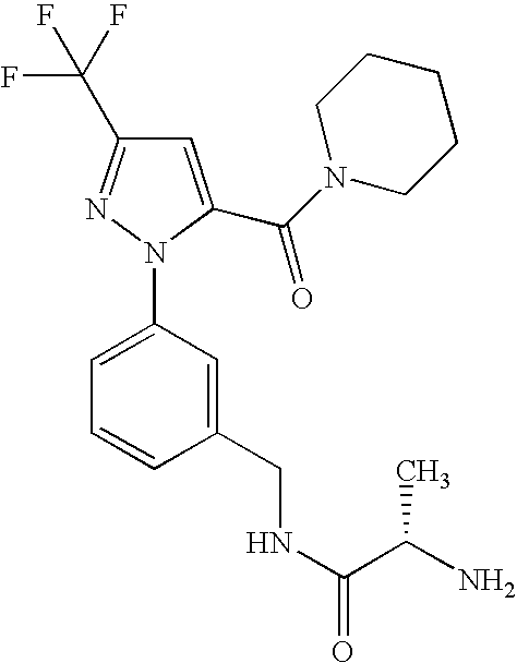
C1=C(C(N2CCCCC2)=O)N(C2=CC=CC(CNC(=O)C(N)C)=C2)N=C1C(F)(F)F
